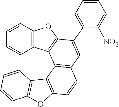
C1=CC2=C(C3=C1C=C(C1=CC=CC=C1[NO2])C1=C3C3=C(C=CC=C3)O1)C1=C(O2)C=CC=C1
